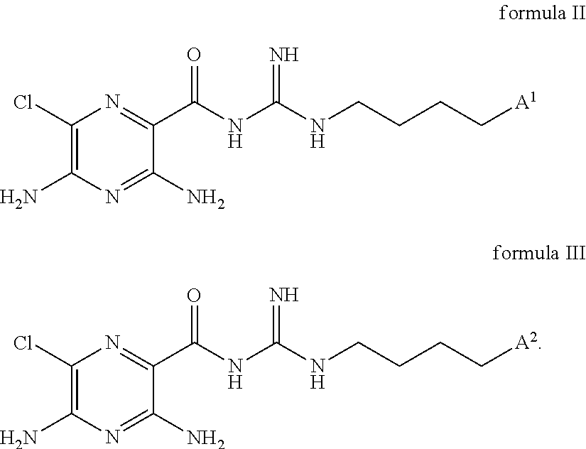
C1(Cl)=C(N)N=C(N)C(C(NC(NCCCC[A1])=N)=O)=N1.C1(Cl)=C(N)N=C(N)C(C(NC(NCCCC[A2])=N)=O)=N1
